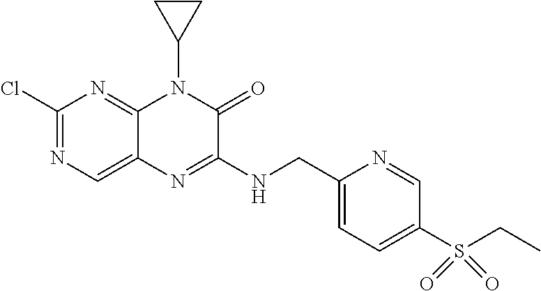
C1(Cl)=NC=C2C(=N1)N(C1CC1)C(=O)C(NCC1=CC=C(S(CC)(=O)=O)C=N1)=N2
